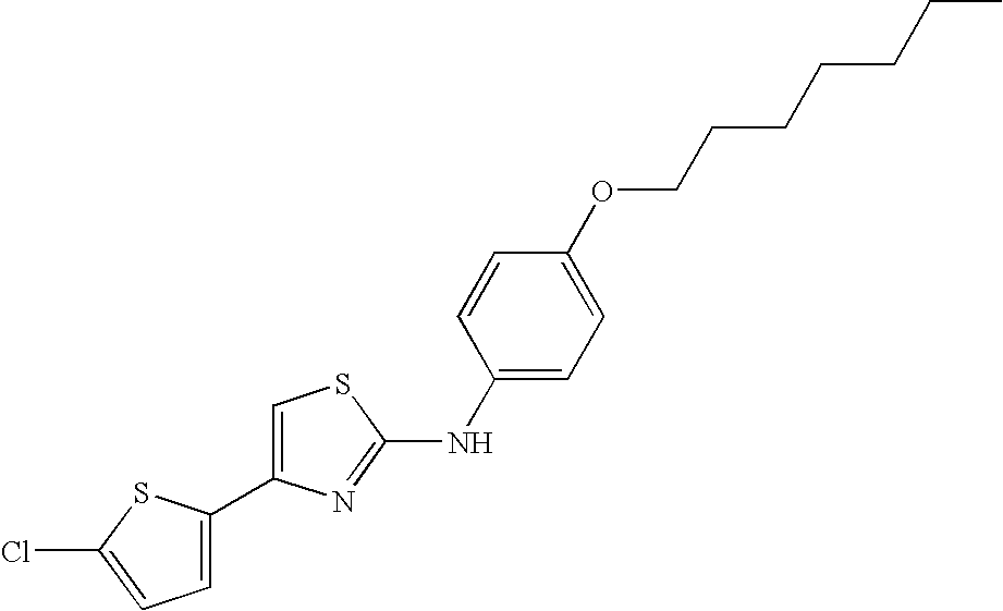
C1(C2=CSC(NC3=CC=C(OCCCCCCC)C=C3)=N2)=CC=C(Cl)S1
